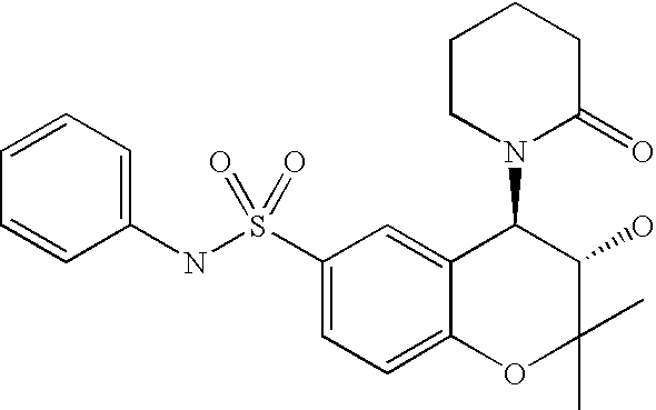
N1(C2C3=CC(S(NC4=CC=CC=C4)(=O)=O)=CC=C3OC(C)(C)C2O)C(=O)CCCC1
